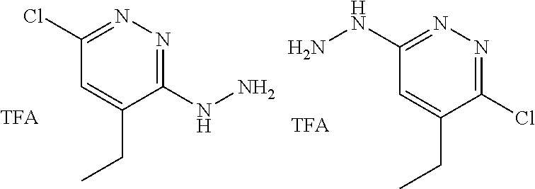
C1(NN)=NN=C(Cl)C(CC)=C1.C1(Cl)=NN=C(NN)C(CC)=C1
